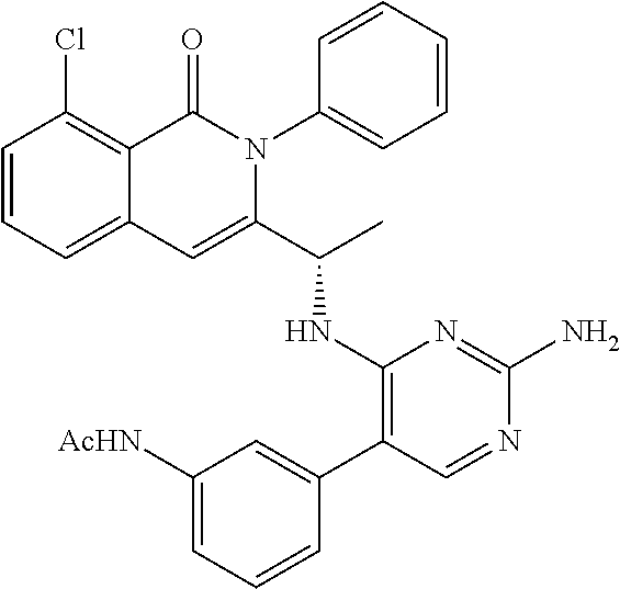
C1(Cl)=C2C(=CC=C1)C=C(C(C)NC1=C(C3=CC([AcHN])=CC=C3)C=NC(N)=N1)N(C1=CC=CC=C1)C2=O
